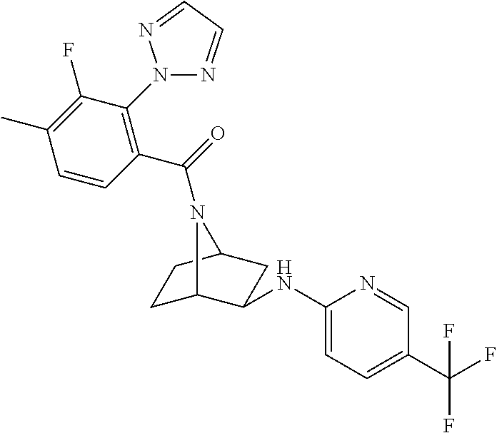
C1(NC2C3CCC(C2)N3C(=O)C2=C(N3N=CC=N3)C(F)=C(C)C=C2)=CC=C(C(F)(F)F)C=N1
